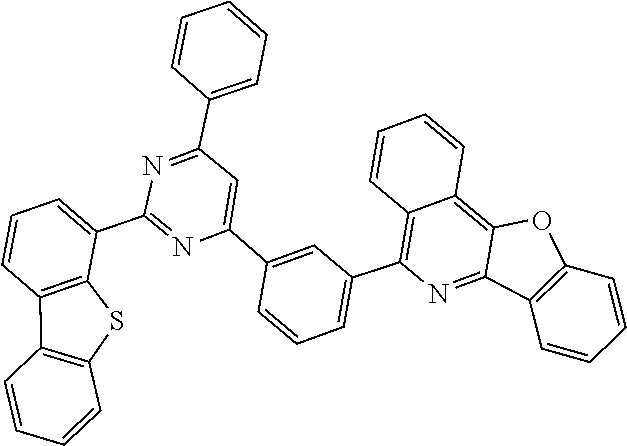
N1=C(C2=CC=CC3=C2SC2=C3C=CC=C2)N=C(C2=CC=CC=C2)C=C1C1=CC(C2=C3C=CC=CC3=C3C(=N2)C2=C(O3)C=CC=C2)=CC=C1
